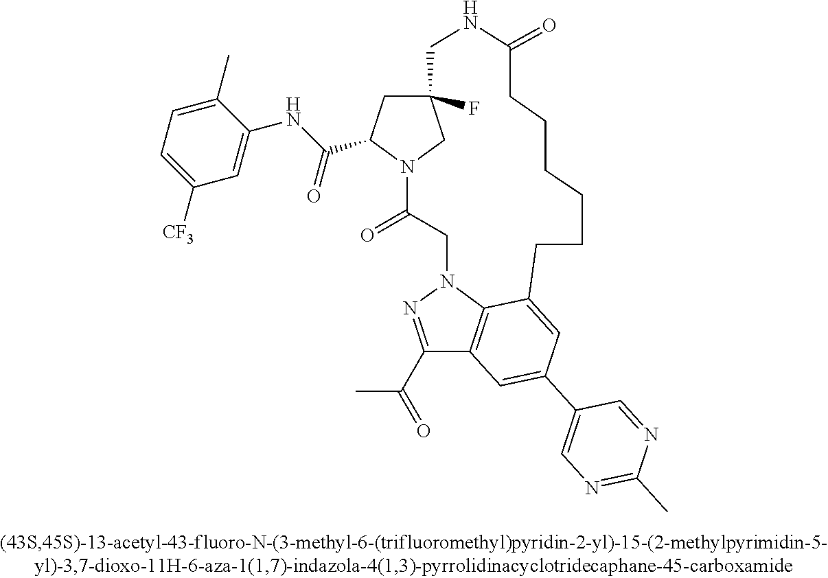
C1C2(F)CN(C(=O)CN3N=C(C(C)=O)C4=C3C(=CC(C3=CN=C(C)N=C3)=C4)CCCCCCC(=O)NC2)C1C(NC1=CC([CF3])=CC=C1C)=O
